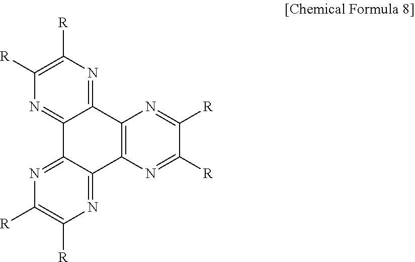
N1=C2C(=NC([R])=C1[R])C1=C(C3=NC([R])=C([R])N=C23)N=C([R])C([R])=N1
